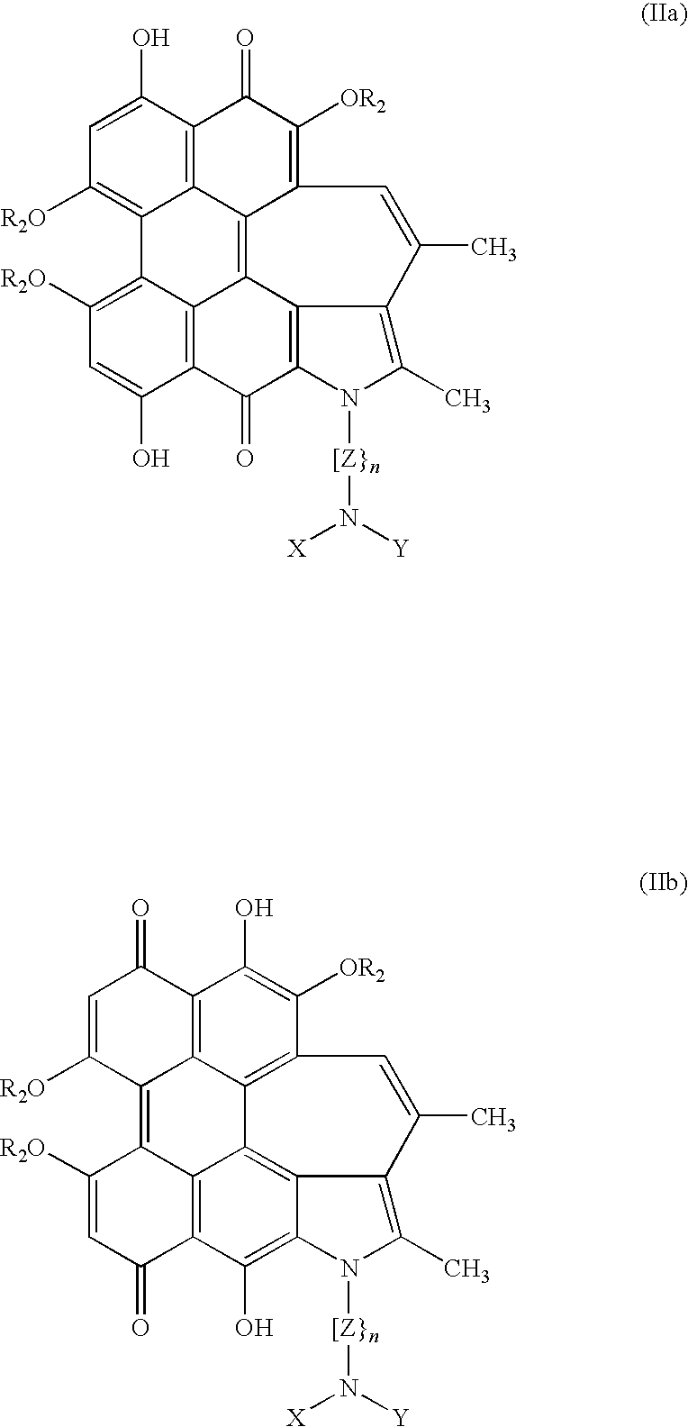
C1=C(O)C2=C3C(=C1[R2O])C1=C([R2O])C=C(O)C4=C1C1=C3C(=C([OR2])C2=O)C=C(C)C2=C(C)N([[Z}n]N([X])[Y])C(=C12)C4=O.C1=C([R2O])C2=C3C4=C(C(O)=C5C6=C4C4=C(C([OR2])=C(O)C(=C24)C1=O)C=C(C)C6=C(C)N5[[Z}n]N([X])[Y])C(=O)C=C3[R2O]
